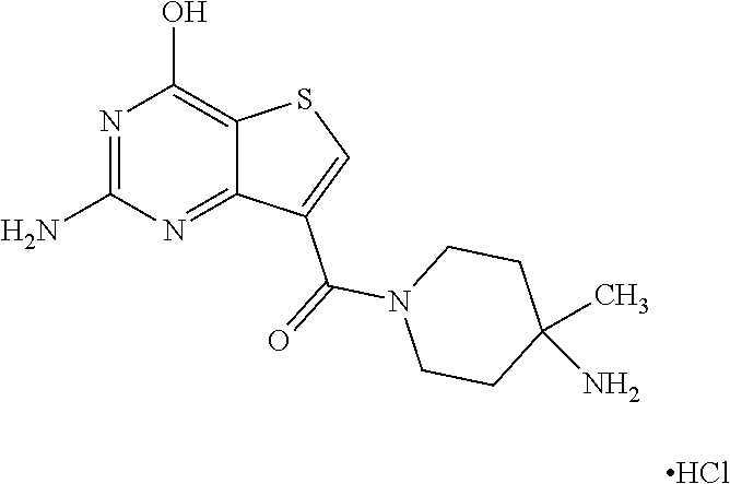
N1=C(N)N=C2C(=C1O)SC=C2C(=O)N1CCC(N)(C)CC1.Cl
